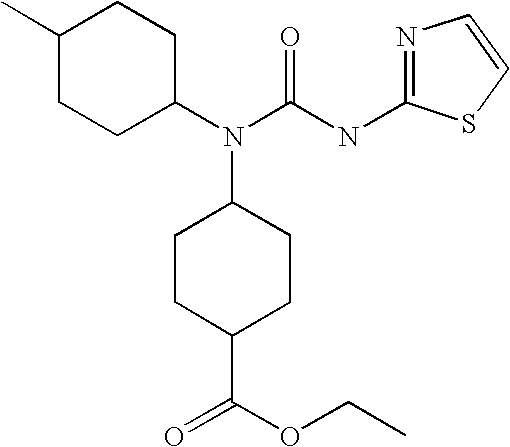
C1(C)CCC(N(C(NC2=NC=CS2)=O)C2CCC(C(=O)OCC)CC2)CC1
